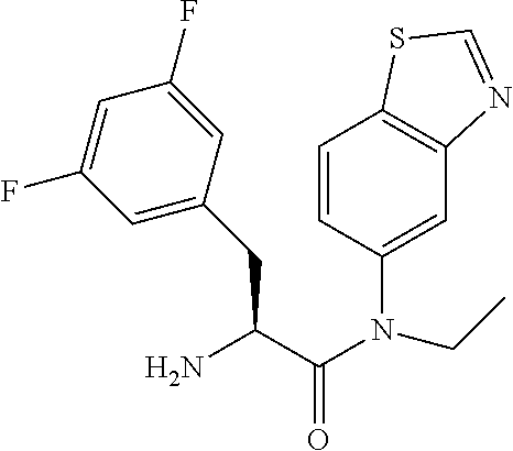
C1=CC(N(C(C(CC2=CC(F)=CC(F)=C2)N)=O)CC)=CC2=C1SC=N2
